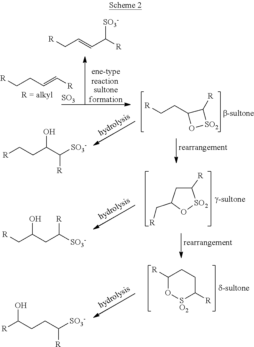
[R]CCC1O[SO2]C1[R].C1([R])O[SO2]C([R])CC1.C1C([R])[SO2]OC1C[R].[R]CCC(C([SO3-])[R])O.[R]CC(CC([SO3-])[R])O.[R]C(CCC([SO3-])[R])O.C(CC=C[R])[R].[SO3].C(=CC([R])[SO3-])C[R]
